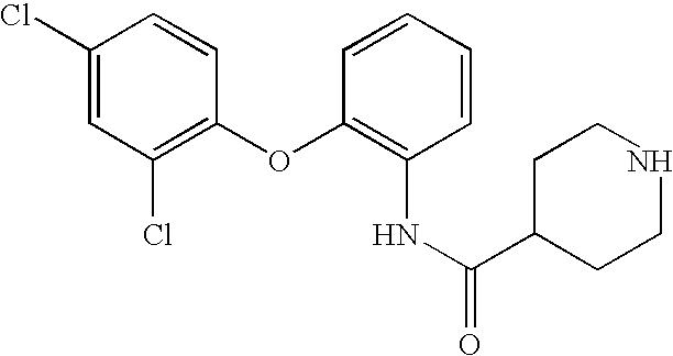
C1(Cl)=CC(Cl)=C(OC2=C(NC(C3CCNCC3)=O)C=CC=C2)C=C1
